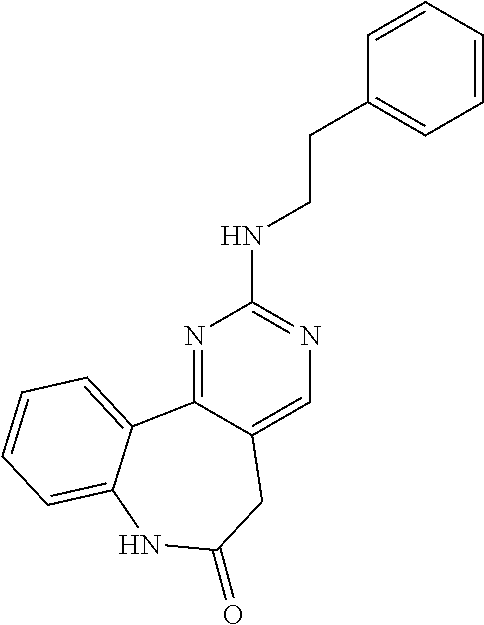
N1=C2C(=CN=C1NCCC1=CC=CC=C1)CC(=O)NC1=CC=CC=C21
